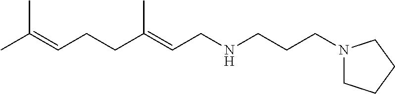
CC(=CCCC(=CCNCCCN1CCCC1)C)C
